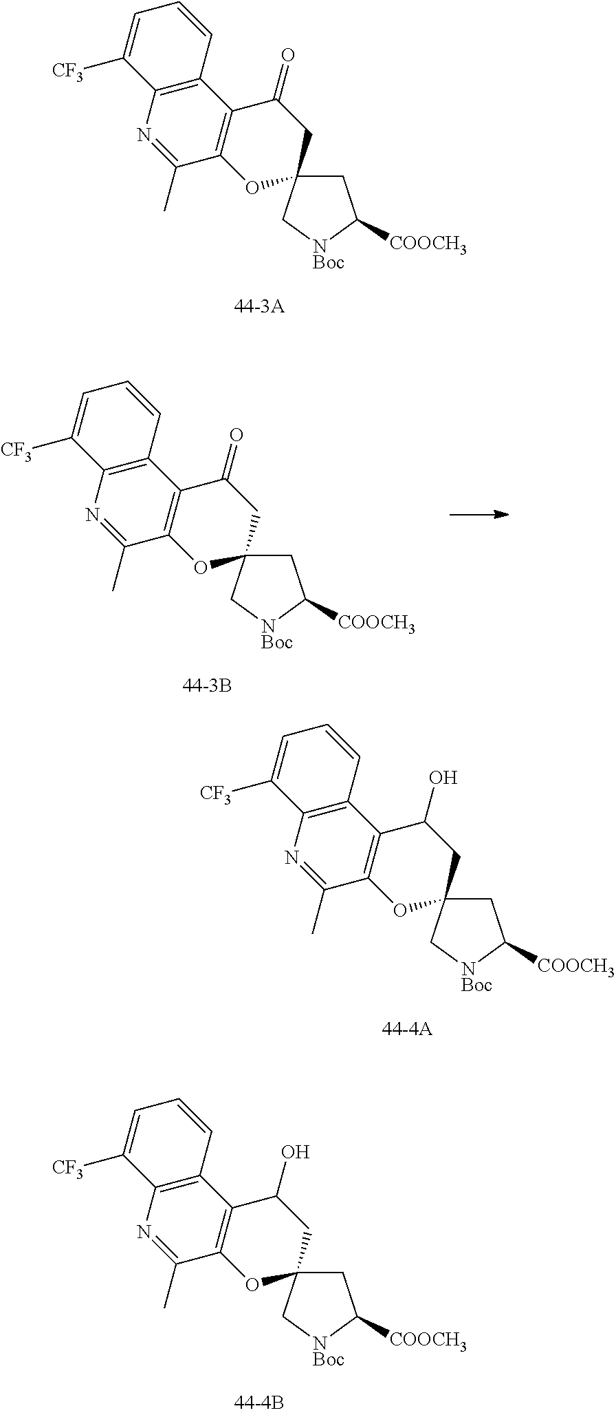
C1C2(C[NBoc]C1[COOCH3])CC(=O)C1=C(O2)C(C)=NC2=C1C=CC=C2[CF3].C1C2(C[NBoc]C1[COOCH3])CC(=O)C1=C(O2)C(C)=NC2=C1C=CC=C2[CF3].C1C2(C[NBoc]C1[COOCH3])CC(O)C1=C(O2)C(C)=NC2=C1C=CC=C2[CF3].C1C2(C[NBoc]C1[COOCH3])CC(O)C1=C(O2)C(C)=NC2=C1C=CC=C2[CF3]
